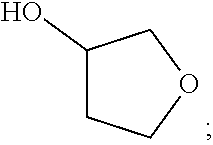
C1(O)CCOC1
